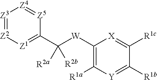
[Z3]1=[Z2][Z1]=C(C([W]C2=C([R1a])[Y]=C([R1b])C([R1c])=[X]2)([R2b])[R2a])[Z5]=[Z4]1
